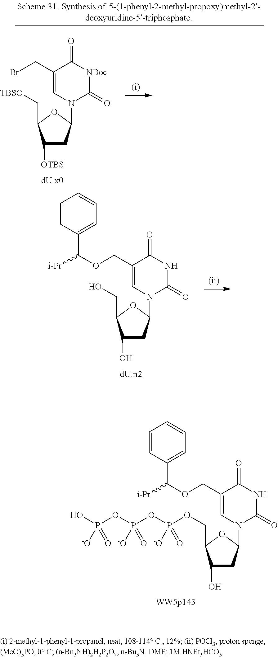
C1([OTBS])CC(N2C(=O)[NBoc]C(=O)C(CBr)=C2)OC1C[TBSO].C1(O)CC(N2C(=O)NC(=O)C(COC([i-Pr])C3=CC=CC=C3)=C2)OC1CO.C1(O)CC(N2C(=O)NC(=O)C(COC([i-Pr])C3=CC=CC=C3)=C2)OC1COP(OP(OP(O)([-O])=O)([-O])=O)([-O])=O
